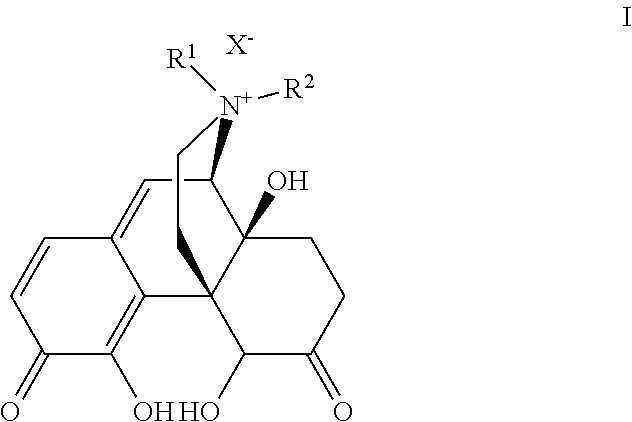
[X-].C1C2(O)C3(C(O)C(=O)C1)C1=C(O)C(=O)C=CC1=CC2[N+]([R2])([R1])CC3
